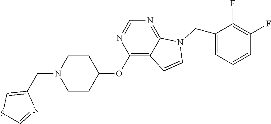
C1CC(OC2=C3C(=NC=N2)N(CC2=CC=CC(F)=C2F)C=C3)CCN1CC1=CSC=N1
